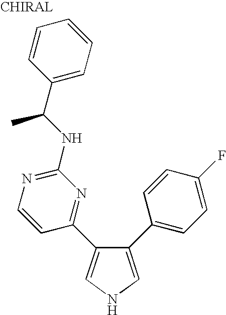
C1(C2=CC=C(F)C=C2)=CNC=C1C1=NC(NC(C2=CC=CC=C2)C)=NC=C1
